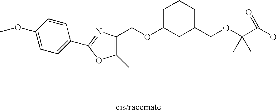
C1(OC)=CC=C(C2=NC(COC3CC(COC(C(O)=O)(C)C)CCC3)=C(C)O2)C=C1
